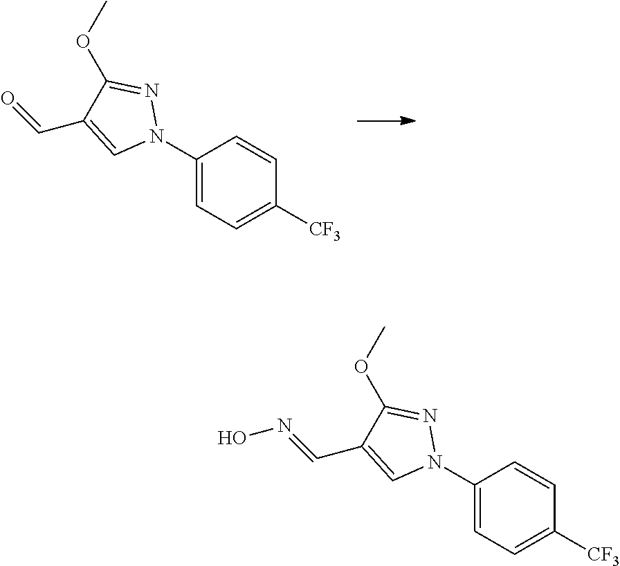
C1(N2N=C(OC)C(C=O)=C2)=CC=C([CF3])C=C1.C1(N2N=C(OC)C(C=NO)=C2)=CC=C([CF3])C=C1
